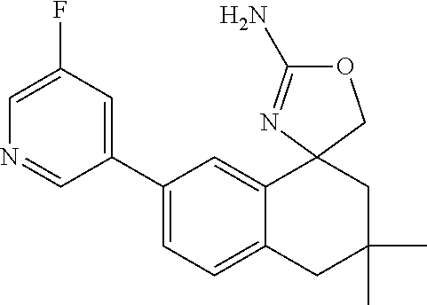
N1=CC(C2=CC=C3C(=C2)C2(CC(C)(C)C3)COC(N)=N2)=CC(F)=C1
